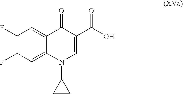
C1(F)=C(F)C=C2C(=C1)C(=O)C(C(O)=O)=CN2C1CC1
